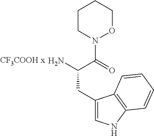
NC(C(=O)N1OCCCC1)CC1=CNC2=C1C=CC=C2
